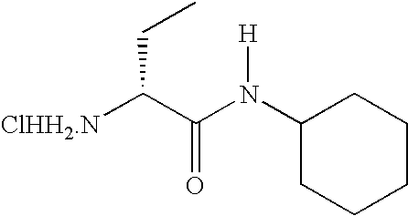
[ClHH2.N]C(C(N(C1CCCCC1)[H])=O)CC
